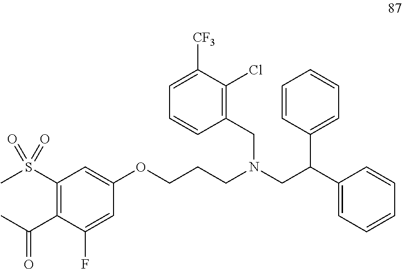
C1(OCCCN(CC2=C(Cl)C([CF3])=CC=C2)CC(C2=CC=CC=C2)C2=CC=CC=C2)=CC(S(C)(=O)=O)=C(C(C)=O)C(F)=C1
